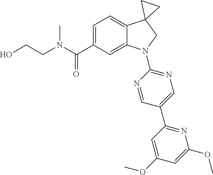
C(CN(C)C(C1=CC=C2C(=C1)N(C1=NC=C(C3=NC(OC)=CC(OC)=C3)C=N1)CC21CC1)=O)O
